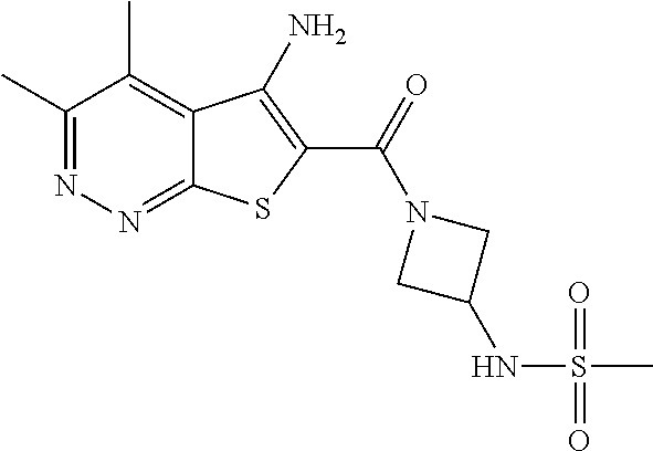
C1(C)=NN=C2C(=C1C)C(N)=C(C(=O)N1CC(NS(C)(=O)=O)C1)S2
